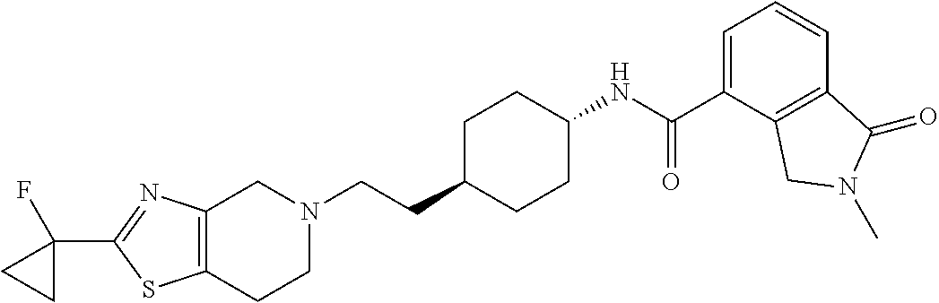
C12=C(CCN(CCC3CCC(NC(C4=CC=CC5=C4CN(C)C5=O)=O)CC3)C1)SC(C1(F)CC1)=N2
